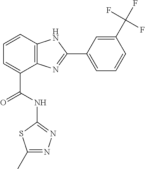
C1=CC2=C(C(C(NC3=NN=C(C)S3)=O)=C1)N=C(C1=CC=CC(C(F)(F)F)=C1)N2
